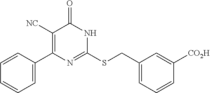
C1=C(C2=C([NC])C(=O)NC(SCC3=CC=CC([CO2H])=C3)=N2)C=CC=C1
